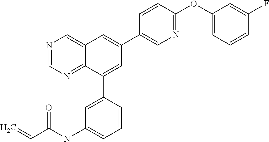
C(C(NC1=CC=CC(C2=CC(C3=CN=C(OC4=CC=CC(F)=C4)C=C3)=CC3=CN=CN=C23)=C1)=O)=C
